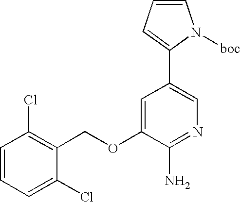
C1=CC=C(Cl)C(COC2=CC(C3=CC=CN3[boc])=CN=C2N)=C1Cl
